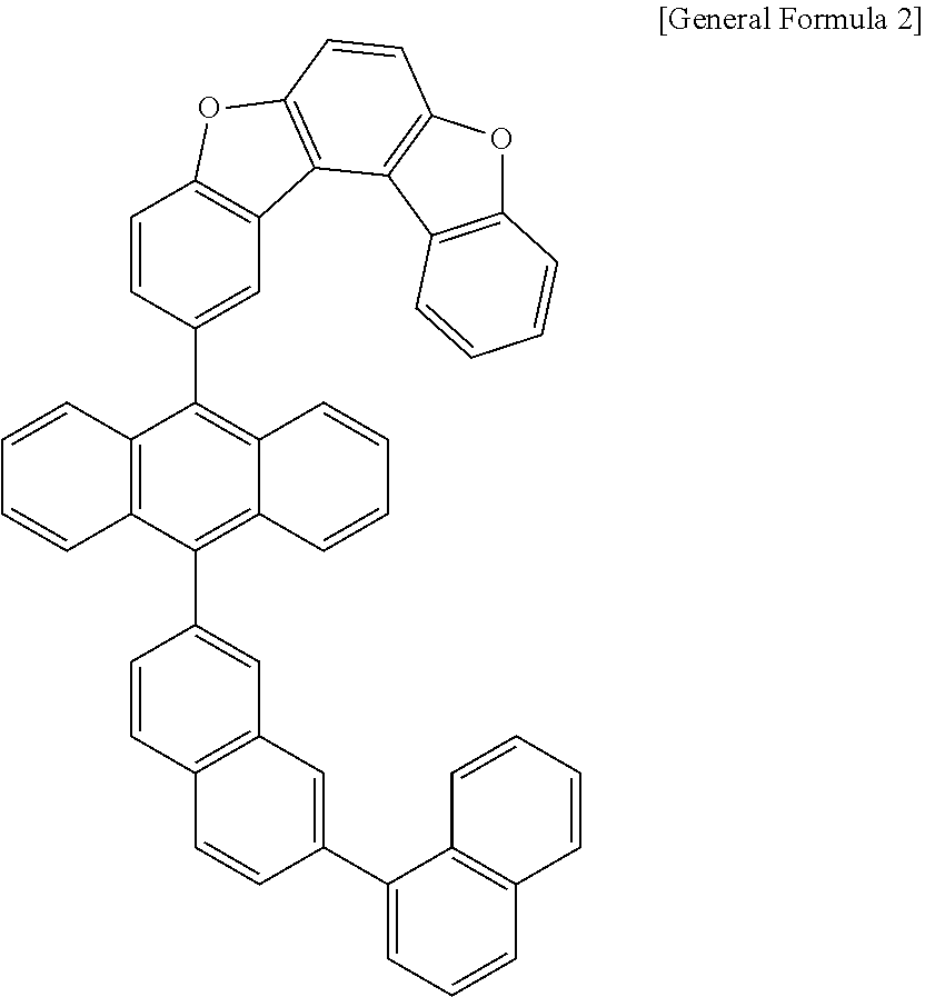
C1=CC(C2=C3C(=C(C4=CC5=C(C=C4)C=CC(C4=CC=CC6=C4C=CC=C6)=C5)C4=C2C=CC=C4)C=CC=C3)=CC2=C1OC1=C2C2=C(C=C1)OC1=C2C=CC=C1
